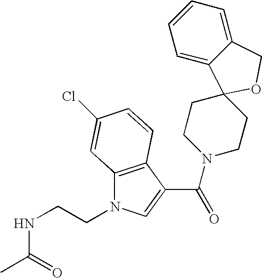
C(N1CCC2(CC1)C1=CC=CC=C1CO2)(=O)C1=CN(CCNC(C)=O)C2=C1C=CC(Cl)=C2
